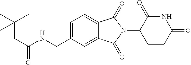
N1C(=O)C(N2C(=O)C3=CC=C(CNC(CC(C)(C)C)=O)C=C3C2=O)CCC1=O
